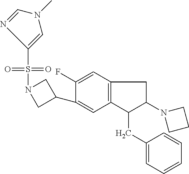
O=S(=O)(C1=CN(C)C=N1)N1CC(C2=CC3=C(C=C2F)CC(N2CCC2)C3CC2=CC=CC=C2)C1
